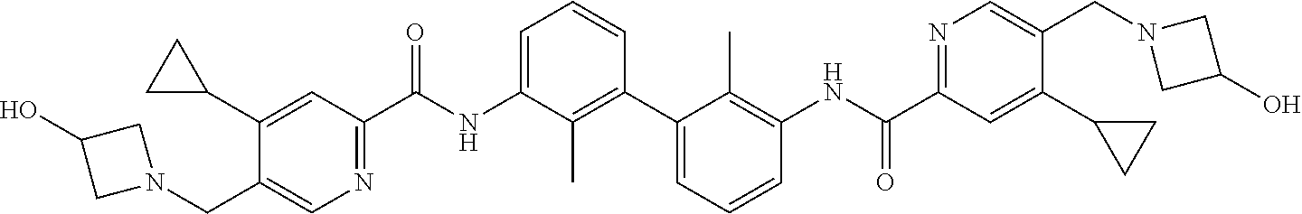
C1(C2CC2)=CC(C(NC2=CC=CC(C3=CC=CC(NC(C4=NC=C(CN5CC(O)C5)C(C5CC5)=C4)=O)=C3C)=C2C)=O)=NC=C1CN1CC(O)C1
